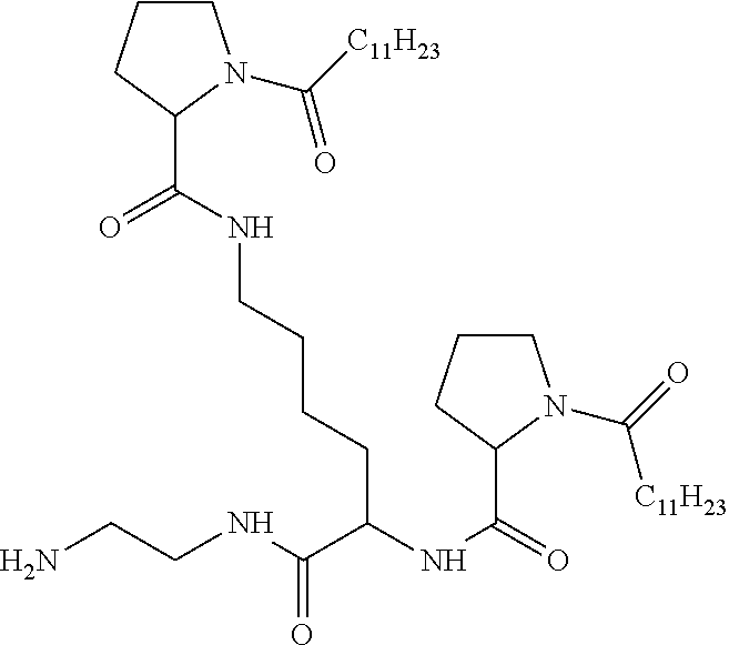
C1CCC(C(NCCCCC(NC(=O)C2N(C(=O)[C11H23])CCC2)C(NCCN)=O)=O)N1C([C11H23])=O
